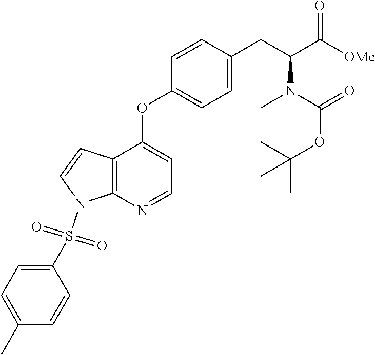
C12=C(N=CC=C1OC1=CC=C(CC(C([OMe])=O)N(C)C(OC(C)(C)C)=O)C=C1)N(S(=O)(=O)C1=CC=C(C)C=C1)C=C2
